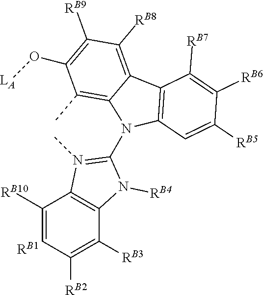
C1(N2C3=C(C)C(O[LA])=C([RB9])C([RB8])=C3C3=C2C=C([RB5])C([RB6])=C3[RB7])=N(C)C2=C(N1[RB4])C([RB3])=C([RB2])C=C2[RB10]
